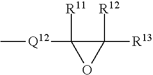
C1([R12])([R13])C([R11])([Q12]C)O1
